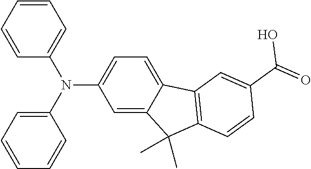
N(C1=CC=C2C(=C1)C(C)(C)C1=C2C=C(C(=O)O)C=C1)(C1=CC=CC=C1)C1=CC=CC=C1
